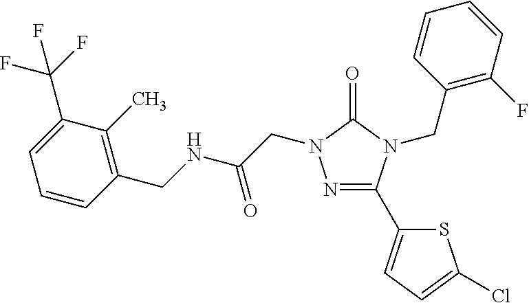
N1=C(C2=CC=C(Cl)S2)N(CC2=C(F)C=CC=C2)C(=O)N1CC(=O)NCC1=C(C)C(C(F)(F)F)=CC=C1
